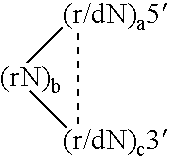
[(rN)b]1[(r/dN)a5][(r/dN)c3]1
